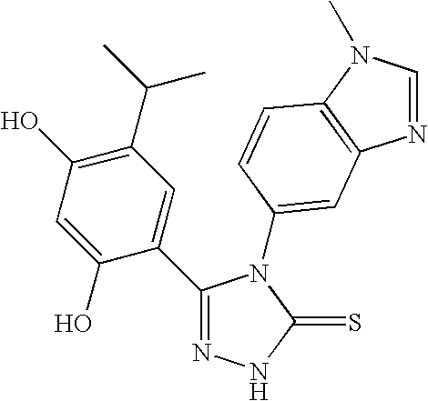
C1(C2=CC(C(C)C)=C(O)C=C2O)=NNC(=S)N1C1=CC2=C(N(C)C=N2)C=C1
